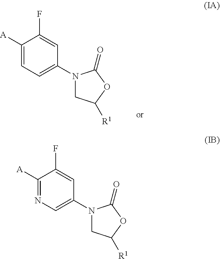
C1([A])=CC=C(N2CC([R1])OC2=O)C=C1F.C1([A])=NC=C(N2CC([R1])OC2=O)C=C1F
